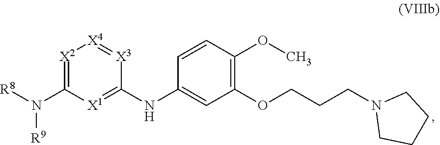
[X2]1=C(N([R8])[R9])[X1]=C(NC2=CC(OCCCN3CCCC3)=C(OC)C=C2)[X3]=[X4]1
